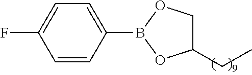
C1=C(F)C=CC(B2OC(CC)CO2)=C1
